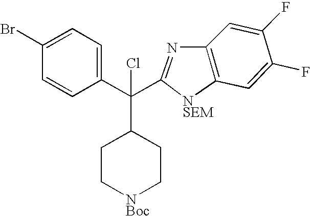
C1=C(F)C(F)=CC2=C1N=C(C(C1=CC=C(Br)C=C1)(Cl)C1CC[NBoc]CC1)[NSEM]2
